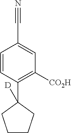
C1=CC(C2([D])CCCC2)=C([CO2H])C=C1C#N
